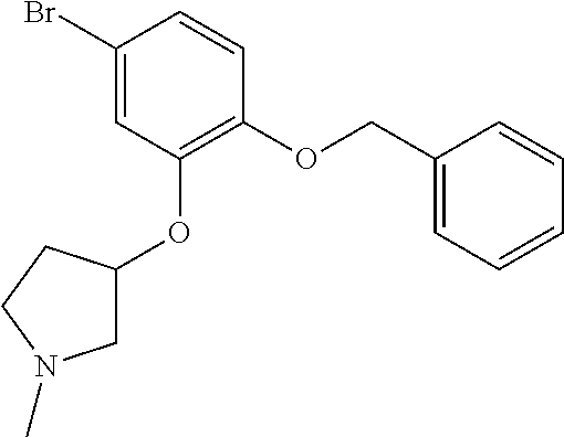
C1(OCC2=CC=CC=C2)=C(OC2CN(C)CC2)C=C(Br)C=C1
